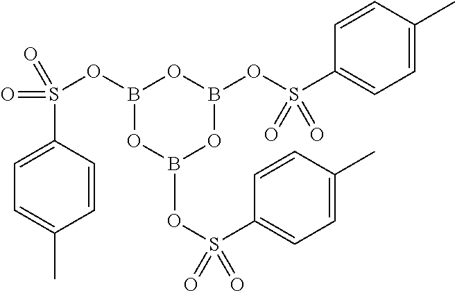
S(OB1OB(OS(=O)(C2=CC=C(C)C=C2)=O)OB(OS(=O)(C2=CC=C(C)C=C2)=O)O1)(C1=CC=C(C)C=C1)(=O)=O
